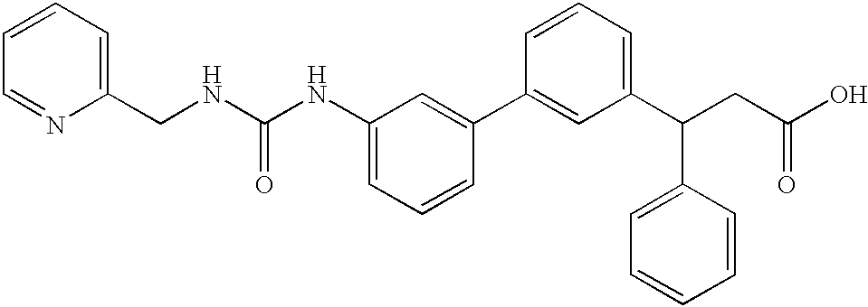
C1=CC=C(CNC(NC2=CC=CC(C3=CC(C(CC(O)=O)C4=CC=CC=C4)=CC=C3)=C2)=O)N=C1
